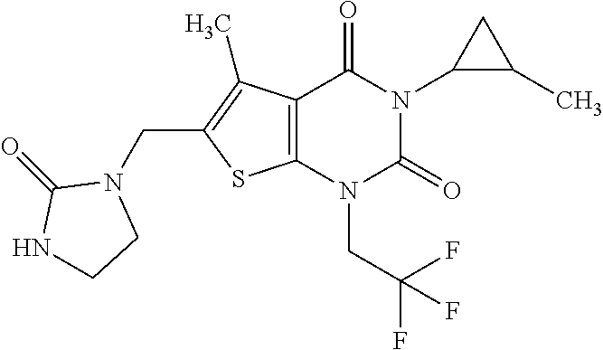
C12=C(N(CC(F)(F)F)C(=O)N(C3C(C)C3)C1=O)SC(CN1C(=O)NCC1)=C2C
